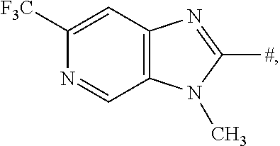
C12=C(C=NC([F3C])=C1)N(C)C([#])=N2
